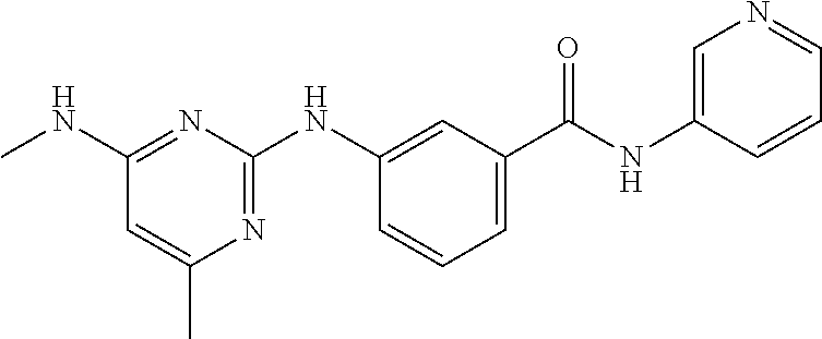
C1(C(NC2=CN=CC=C2)=O)=CC=CC(NC2=NC(C)=CC(NC)=N2)=C1
